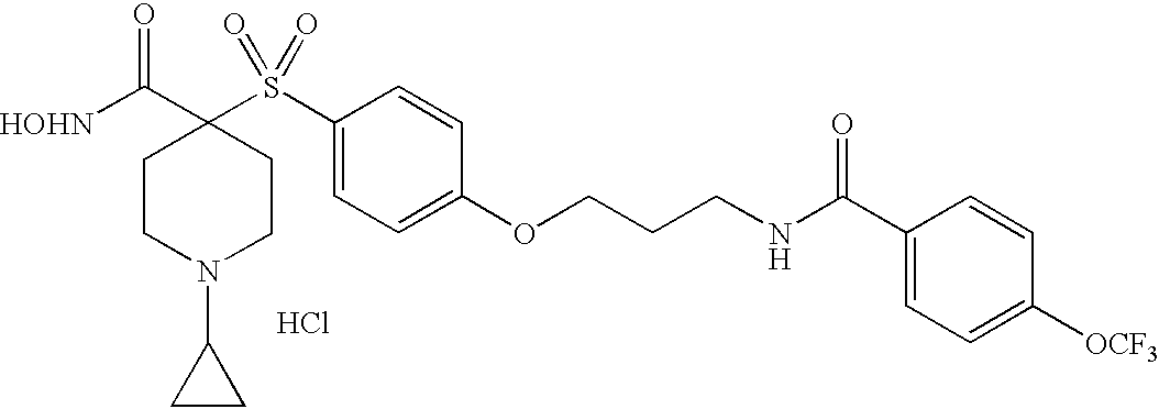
[HOHN]C(C1(S(C2=CC=C(OCCCNC(C3=CC=C([OCF3])C=C3)=O)C=C2)(=O)=O)CCN(C2CC2)CC1)=O.Cl
